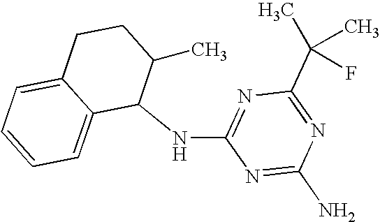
C1(NC2=NC(C(C)(C)F)=NC(N)=N2)C(C)CCC2=CC=CC=C12
